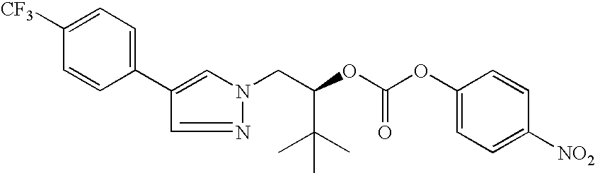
C(OC(OC1=CC=C([NO2])C=C1)=O)(C(C)(C)C)CN1N=CC(C2=CC=C([CF3])C=C2)=C1
